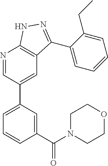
N1=CC(C2=CC=CC(C(N3CCOCC3)=O)=C2)=CC2=C1NN=C2C1=CC=CC=C1CC
